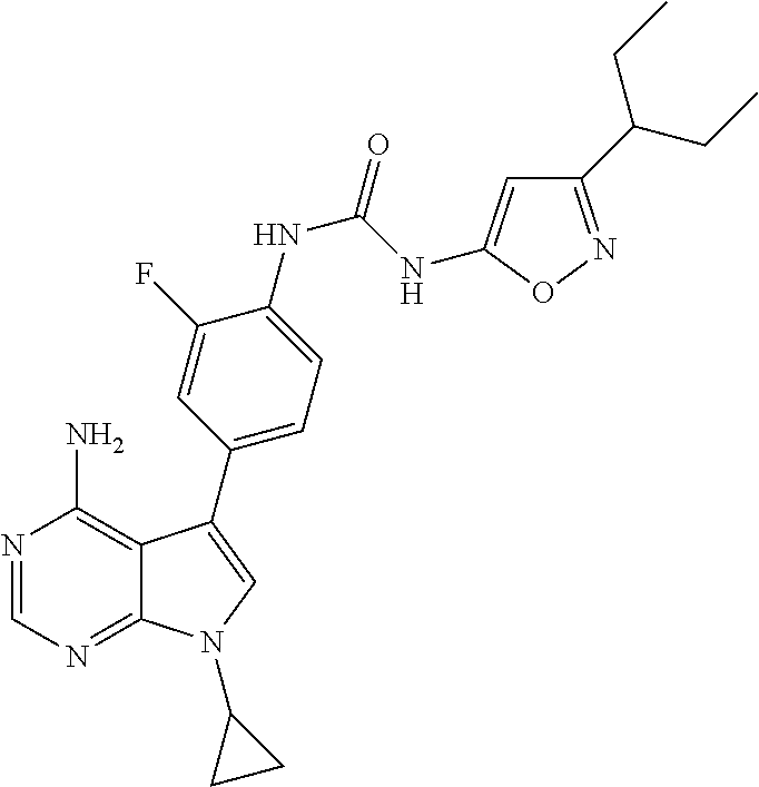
N1=CN=C2C(=C1N)C(C1=CC=C(NC(NC3=CC(C(CC)CC)=NO3)=O)C(F)=C1)=CN2C1CC1
